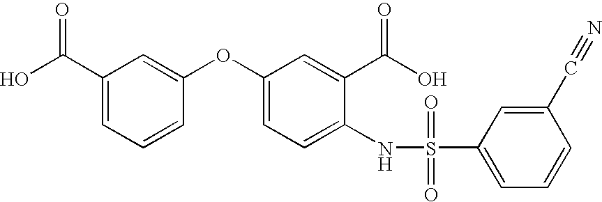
C1(C(O)=O)=CC=CC(OC2=CC=C(NS(=O)(=O)C3=CC=CC(C#N)=C3)C(C(=O)O)=C2)=C1
